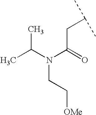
N(C(=O)CC(C)C)(C(C)C)CC[OMe]
